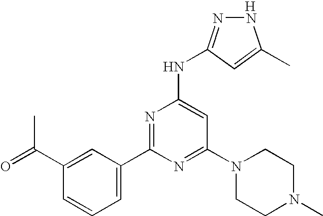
C1(C2=NC(NC3=NNC(C)=C3)=CC(N3CCN(C)CC3)=N2)=CC=CC(C(=O)C)=C1.[H]
